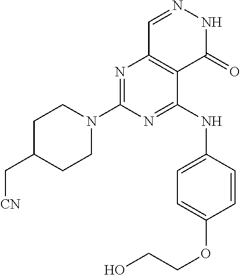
N1=C(N2CCC(C[CN])CC2)N=C(NC2=CC=C(OCCO)C=C2)C2=C1C=NNC2=O
